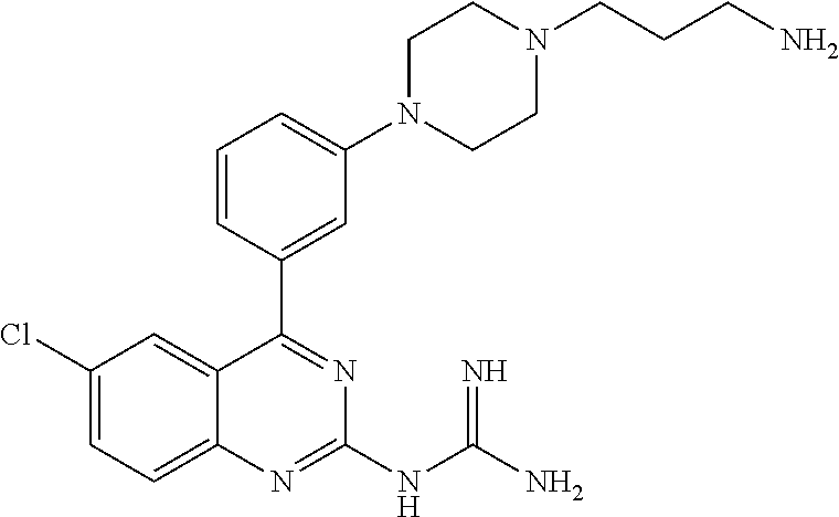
C1(Cl)=CC=C2C(=C1)C(C1=CC(N3CCN(CCCN)CC3)=CC=C1)=NC(NC(=N)N)=N2
